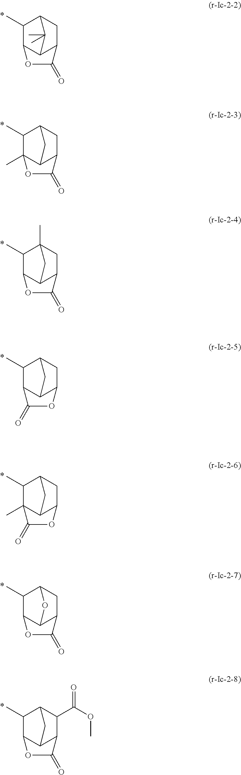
C1(C)C2C3C(CC1C3(C)C)C(=O)O2.C1(C)C2(C)C3C(CC1C3)C(=O)O2.C1(C)C2C3C(CC1(C)C3)C(=O)O2.C1(C)C2C3C(CC1C3)OC2=O.C1(C)C2(C)C3C(CC1C3)OC2=O.C1(C)C2C3C(CC1O3)C(=O)O2.C1(C)C2C3C(C(C(OC)=O)C1C3)C(=O)O2
